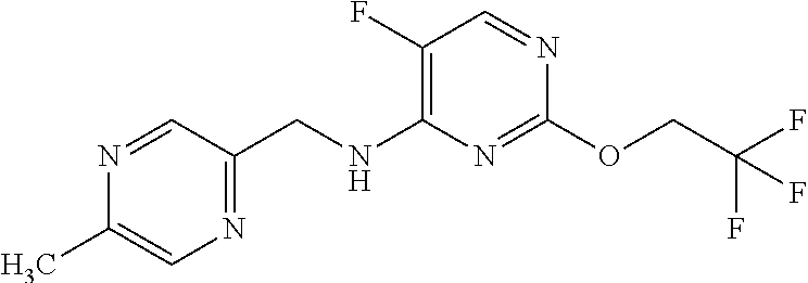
C1(F)=C(NCC2=NC=C(C)N=C2)N=C(OCC(F)(F)F)N=C1
